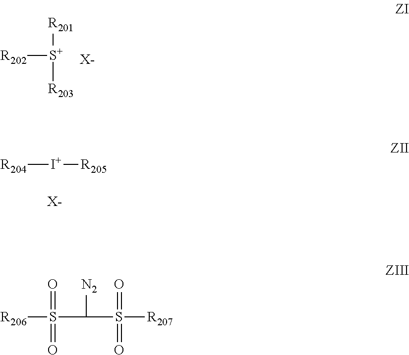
[R202][S+]([R201])[R203].[X-].[R204][I+][R205].[X-].[R206]S(C([N2])S(=O)(=O)[R207])(=O)=O
